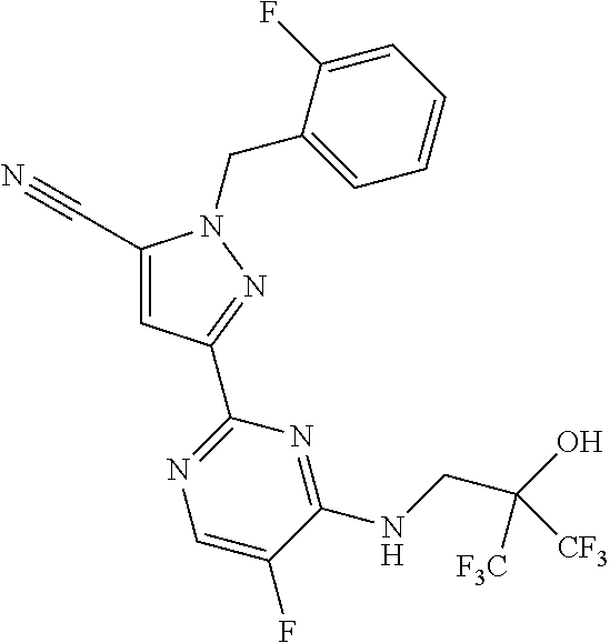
C1(C#N)=CC(C2=NC=C(F)C(NCC(O)([F3C])[CF3])=N2)=NN1CC1=CC=CC=C1F
